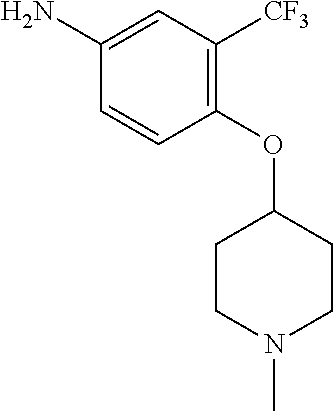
C1(OC2CCN(C)CC2)=C([CF3])C=C(N)C=C1
